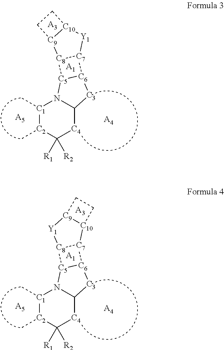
[A5].[A4].[A1].[C1]1(C)[C2](C)C([R1])([R2])[C4]C2N1[C5]1[C6]([C3]2)[C7]2[C8]1[C9]1[C10]([Y1]2)CC1.[A3].[A5].[A4].[A1].[C1]1(C)[C2](C)C([R1])([R2])[C4]C2N1[C5]1[C6]([C3]2)[C7]2[C8]1[Y1][C9]1[C10]2CC1.[A3]
